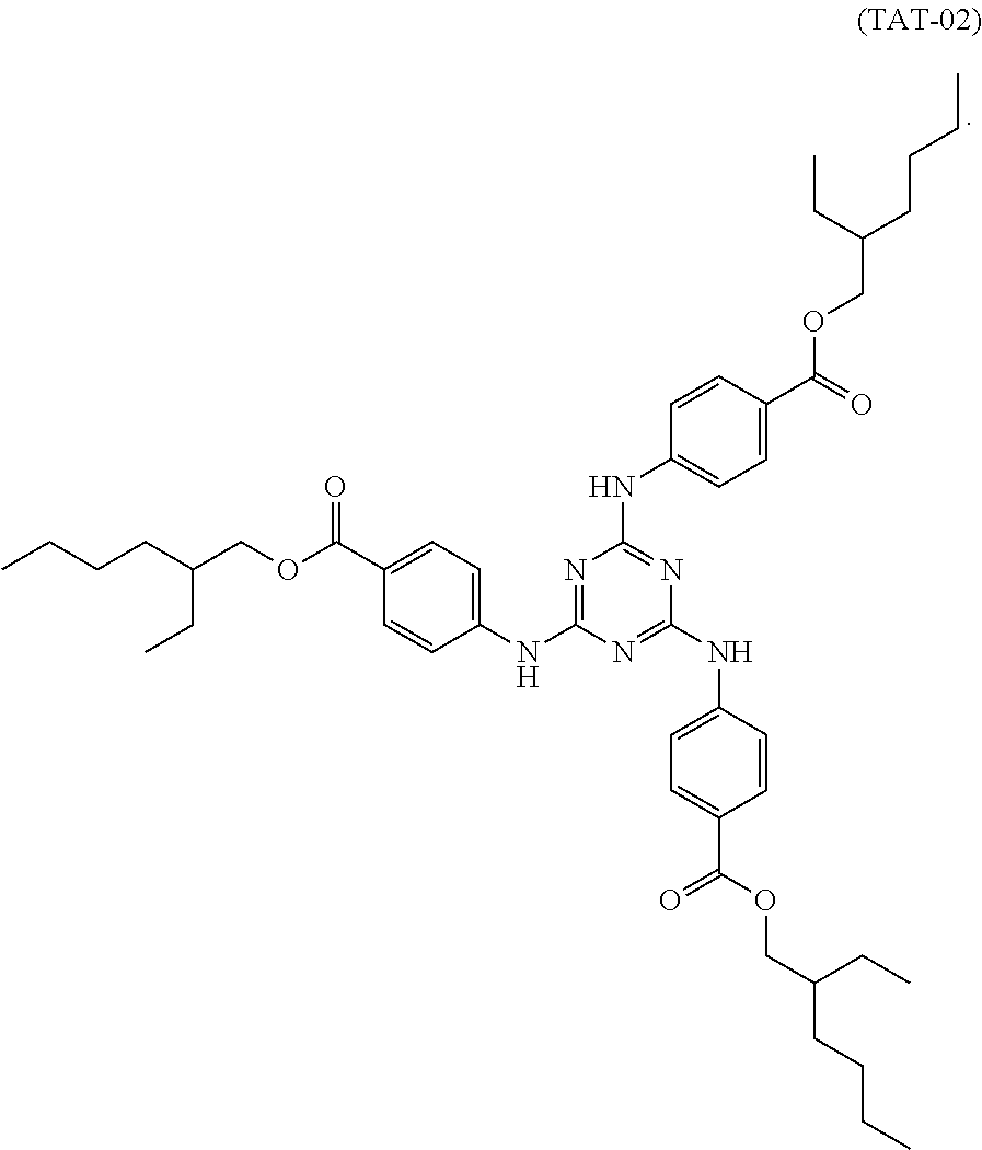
N1=C(NC2=CC=C(C(=O)OCC(CCCC)CC)C=C2)N=C(NC2=CC=C(C(OCC(CCCC)CC)=O)C=C2)N=C1NC1=CC=C(C(=O)OCC(CCCC)CC)C=C1
